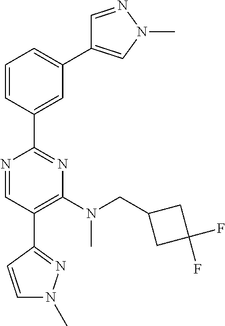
N1=CC(C2=NN(C)C=C2)=C(N(CC2CC(F)(F)C2)C)N=C1C1=CC(C2=CN(C)N=C2)=CC=C1
